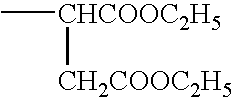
[CHCOOC2H5](C)[CH2COOC2H5]
